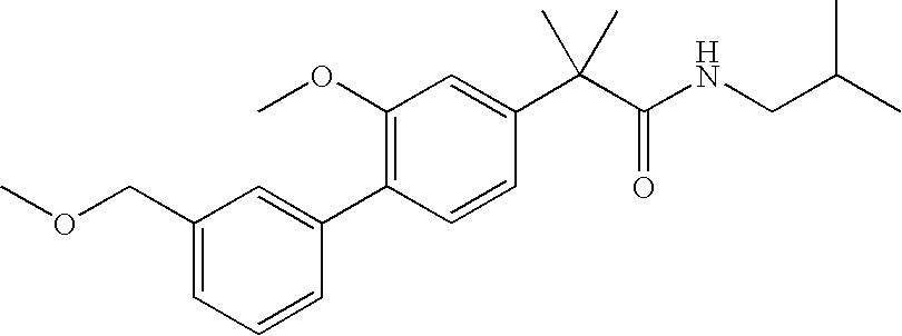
C1(COC)=CC=CC(C2=C(OC)C=C(C(C(NCC(C)C)=O)(C)C)C=C2)=C1
